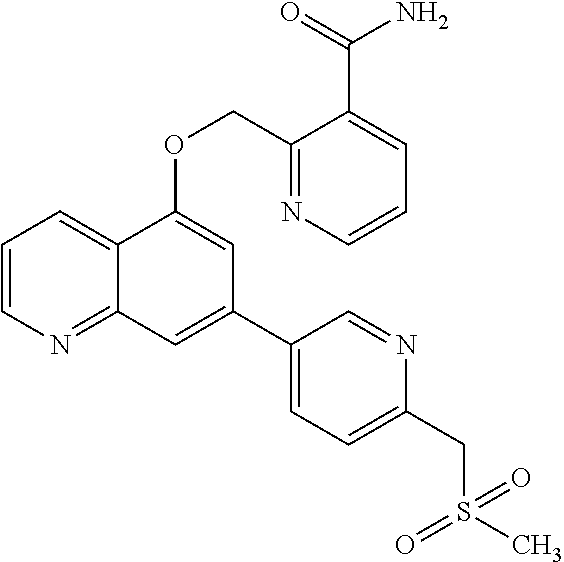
C1=CN=C2C(=C1)C(OCC1=NC=CC=C1C(=O)N)=CC(C1=CC=C(CS(C)(=O)=O)N=C1)=C2
